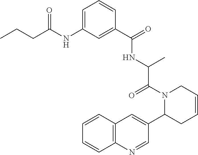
CCCC(NC1=CC=CC(C(=O)NC(C(N2C(C3=CC4=C(N=C3)C=CC=C4)CC=CC2)=O)C)=C1)=O
